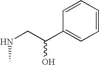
C1=CC=CC=C1C(CNC)O
